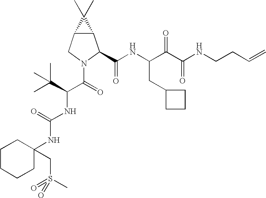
C12C(CN(C(C(NC(=O)NC3(CS(=O)(C)=O)CCCCC3)C(C)(C)C)=O)C1C(NC(C(C(NCCC=C)=O)=O)CC1CCC1)=O)C2(C)C
